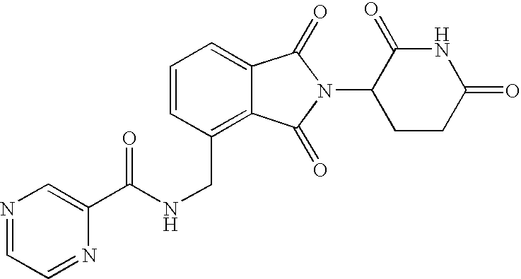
N(CC1=C2C(=CC=C1)C(=O)N(C1CCC(=O)NC1=O)C2=O)C(C1=CN=CC=N1)=O
